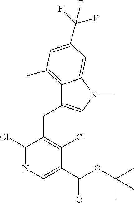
C1(Cl)=NC=C(C(OC(C)(C)C)=O)C(Cl)=C1CC1=CN(C)C2=CC(C(F)(F)F)=CC(C)=C12
